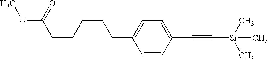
C1=CC(C#C[Si](C)(C)C)=CC=C1CCCCCC(=O)OC
